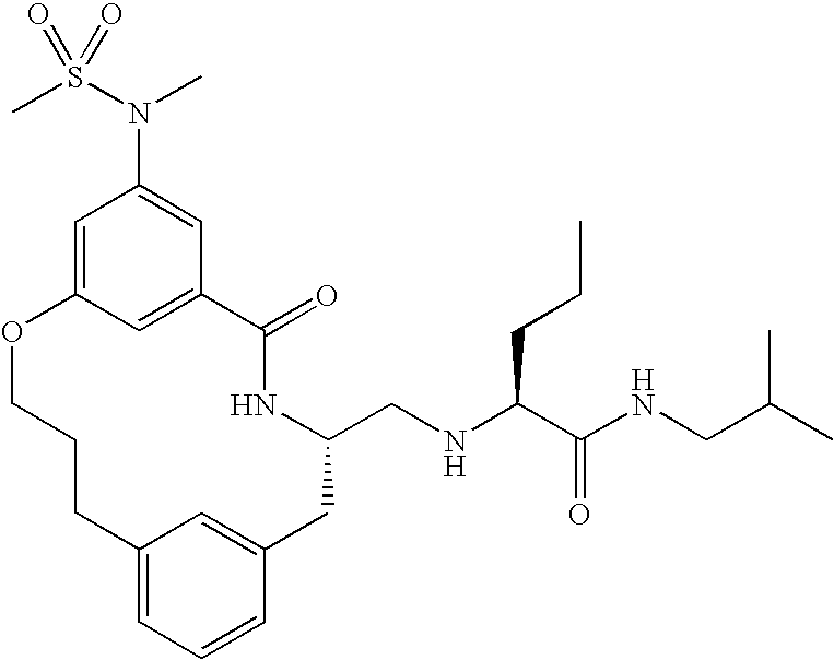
C12=CC=CC(=C1)CC(CNC(C(NCC(C)C)=O)CCC)NC(=O)C1=CC(=CC(N(S(C)(=O)=O)C)=C1)OCCC2
